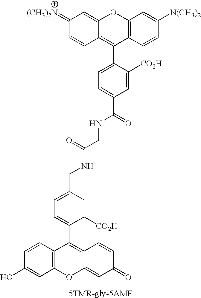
C12=C(C=CC([N(CH3)2])=C1)C(C1=CC=C(C(NCC(=O)NCC3=CC=C(C4=C5C(=CC(=O)C=C5)OC5=C4C=CC(O)=C5)C([CO2H])=C3)=O)C=C1[CO2H])=C1C(=CC(=[(CH3)2N])C=C1)O2
